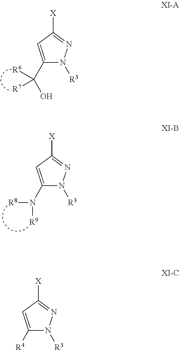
C1(C(O)([R6])[R7])=CC([X])=NN1[R3].C1(N([R8])[R9])=CC([X])=NN1[R3].C1([R4])=CC([X])=NN1[R3]
